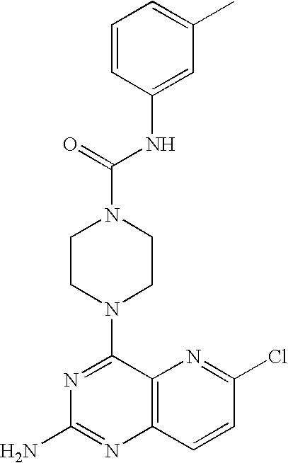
N1=C(N2CCN(C(=O)NC3=CC(C)=CC=C3)CC2)C2=C(N=C1N)C=CC(Cl)=N2
